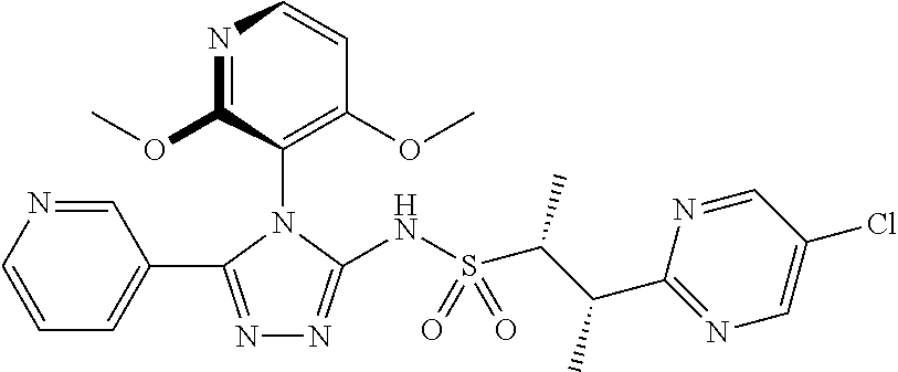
C1=CN=CC(C2=NN=C(NS(C(C(C)C3=NC=C(Cl)C=N3)C)(=O)=O)N2C2=C(OC)C=CN=C2OC)=C1
